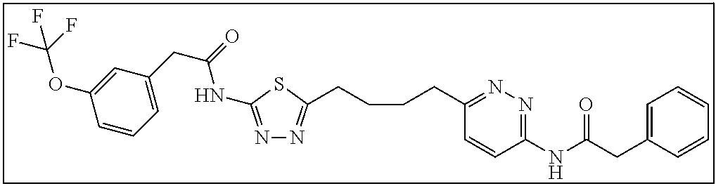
N1=C(NC(=O)CC2=CC=CC(OC(F)(F)F)=C2)SC(CCCCC2=NN=C(NC(CC3=CC=CC=C3)=O)C=C2)=N1
